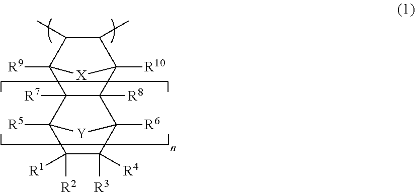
C12([R7])C([R8])(C3([R10])C(C)C(C)C1([R9])[X]3)C1([R6])C([R3])([R4])C([R2])([R1])C2([R5])[Y]1
